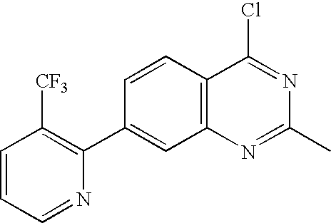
C1=CC=NC(C2=CC3=C(C=C2)C(Cl)=NC(C)=N3)=C1[CF3]
